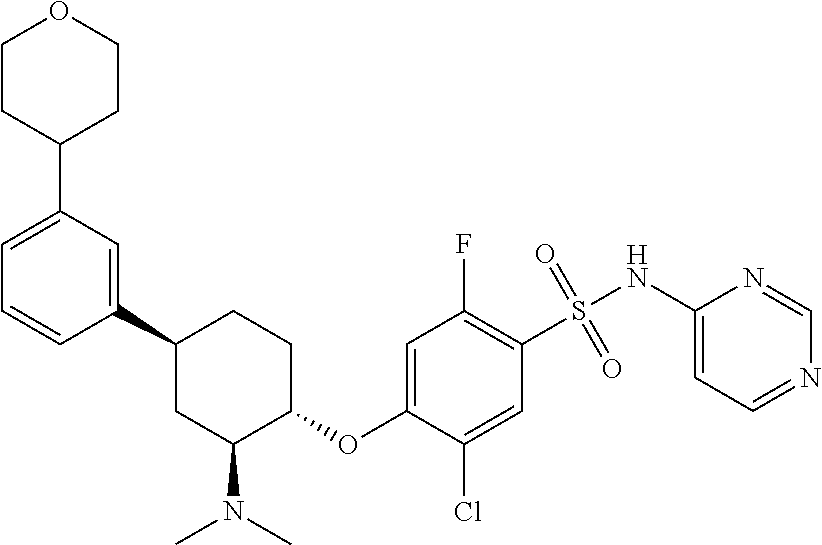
C1CC(C2=CC=CC(C3CC(N(C)C)C(OC4=CC(F)=C(S(=O)(=O)NC5=CC=NC=N5)C=C4Cl)CC3)=C2)CCO1
